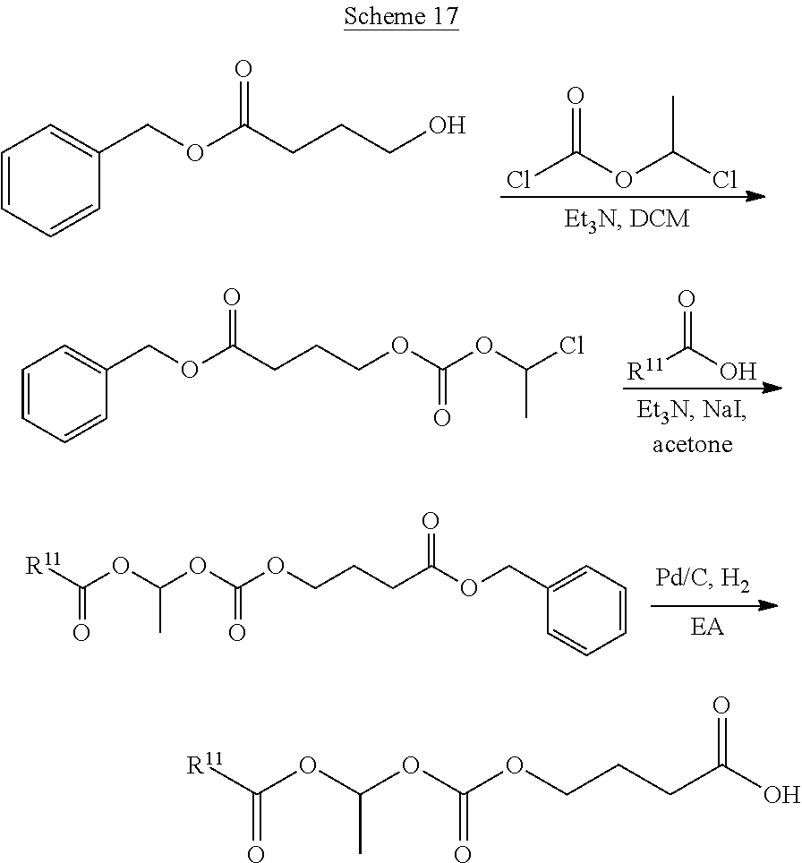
C1=CC=CC(COC(CCCO)=O)=C1.ClC(OC(Cl)C)=O.C1=CC=CC(COC(CCCOC(OC(Cl)C)=O)=O)=C1.[R11]C(O)=O.C(OC(OC(OCCCC(OCC1=CC=CC=C1)=O)=O)C)([R11])=O.C(OC(OC(OCCCC(O)=O)=O)C)([R11])=O
